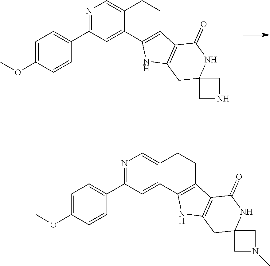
N1=C(C2=CC=C(OC)C=C2)C=C2C(=C1)CCC1=C2NC2=C1C(=O)NC1(C2)CNC1.N1=C(C2=CC=C(OC)C=C2)C=C2C(=C1)CCC1=C2NC2=C1C(=O)NC1(C2)CN(C)C1
